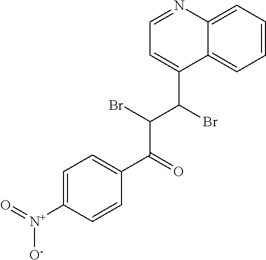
C1(C(C(C(C2=CC=C([N+](=O)[O-])C=C2)=O)Br)Br)=CC=NC2=CC=CC=C12
